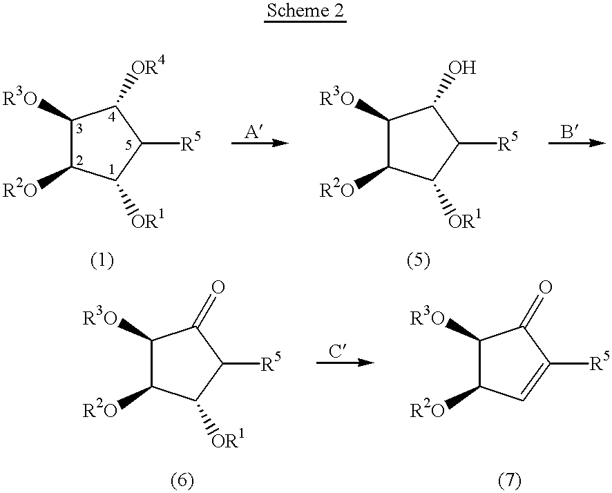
C1([OR1])C([R5])C([OR4])C([R3O])C1[R2O].C1([OR1])C([R5])C(O)C([R3O])C1[R2O].C1([OR1])C([R5])C(=O)C([R3O])C1[R2O].C1=C([R5])C(=O)C([R3O])C1[R2O]
